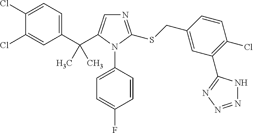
C1(C(C2=CN=C(SCC3=CC(C4=NN=NN4)=C(Cl)C=C3)N2C2=CC=C(F)C=C2)(C)C)=CC=C(Cl)C(Cl)=C1
